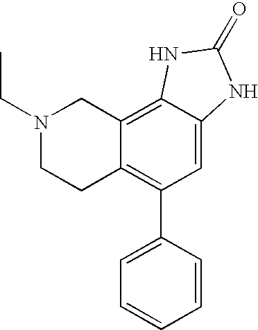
C12=C3C(=CC(C4=CC=CC=C4)=C1CCN(CC)C2)NC(=O)N3
